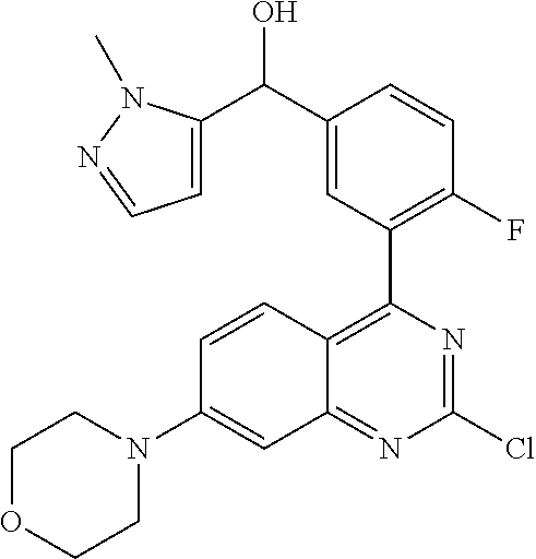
C1=CC2=C(C3=C(F)C=CC(C(C4=CC=NN4C)O)=C3)N=C(Cl)N=C2C=C1N1CCOCC1
